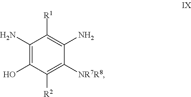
C1(N)=C(O)C([R2])=C([NR7R8])C(N)=C1[R1]
